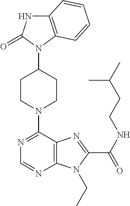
C12=C(C=CC=C1)N(C1CCN(C3=NC=NC4=C3N=C(C(NCCC(C)C)=O)N4CC)CC1)C(=O)N2
